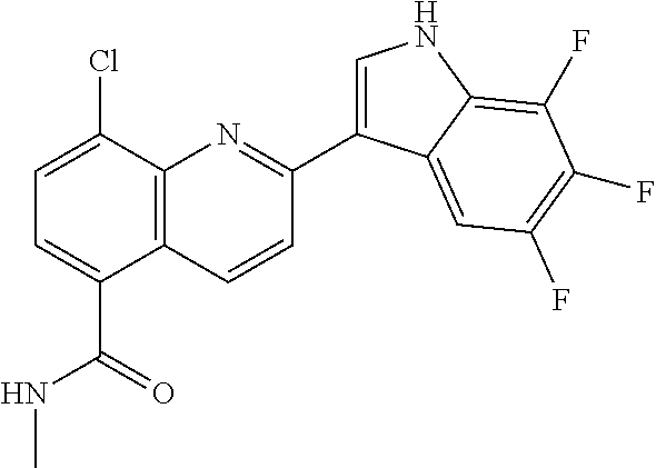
C1=C(Cl)C2=C(C(C(NC)=O)=C1)C=CC(C1=CNC3=C(F)C(F)=C(F)C=C13)=N2
